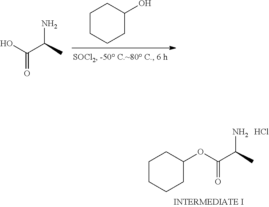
OC(C(C)N)=O.C1(O)CCCCC1.C1(OC(C(C)N)=O)CCCCC1.Cl
